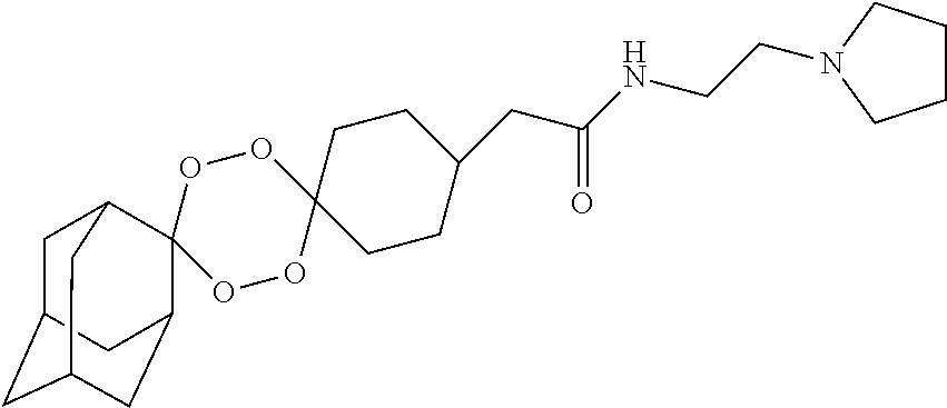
C1C2CC3CC(C2)C2(C1C3)OOC1(OO2)CCC(CC(NCCN2CCCC2)=O)CC1
